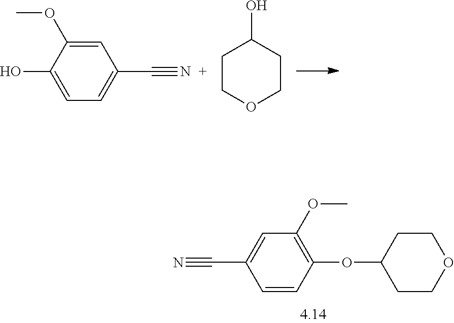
C1=CC(OC2CCOCC2)=C(OC)C=C1C#N.C1=C(OC)C(O)=CC=C1C#N.C1COCCC1O
